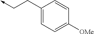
C(->C)CC1=CC=C([OMe])C=C1
